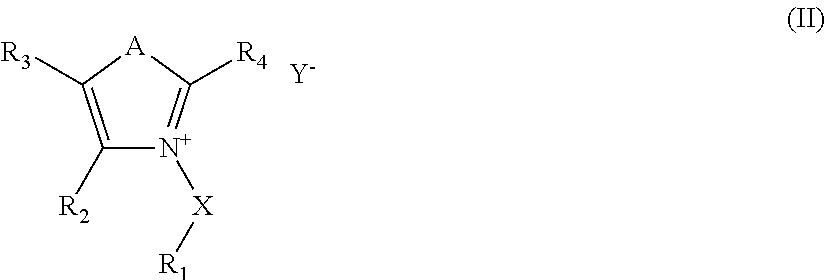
C1([R2])=C([R3])[A]C([R4])=[N+]1[X][R1].[Y]
